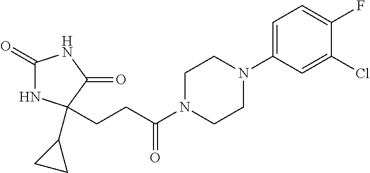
C1(=O)NC(C2CC2)(CCC(N2CCN(C3=CC=C(F)C(Cl)=C3)CC2)=O)C(=O)N1
